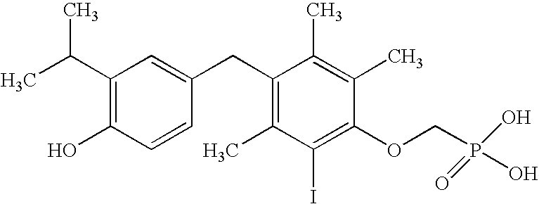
C1(C(C)C)=C(O)C=CC(CC2=C(C)C(I)=C(OCP(O)(O)=O)C(C)=C2C)=C1
